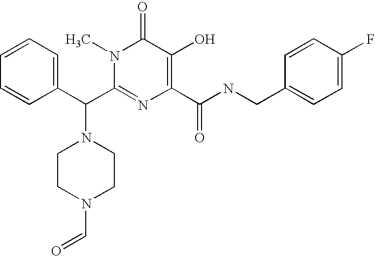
C(C1=NC(C(NCC2=CC=C(F)C=C2)=O)=C(O)C(=O)N1C)(C1=CC=CC=C1)N1CCN(C=O)CC1
